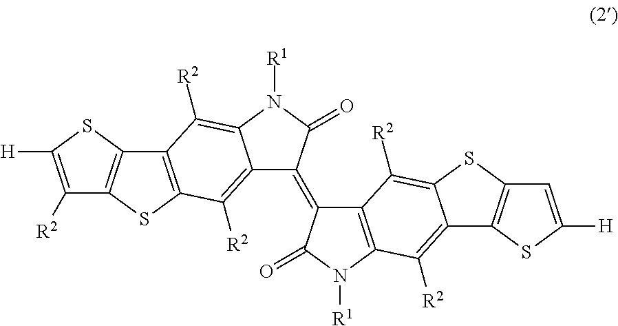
C1([R2])=C([H])SC2=C1SC1=C2C([R2])=C2C(=C1[R2])C(=C1C3=C(N([R1])C1=O)C([R2])=C1C(=C3[R2])SC3=C1SC([H])=C3)C(=O)N2[R1]
